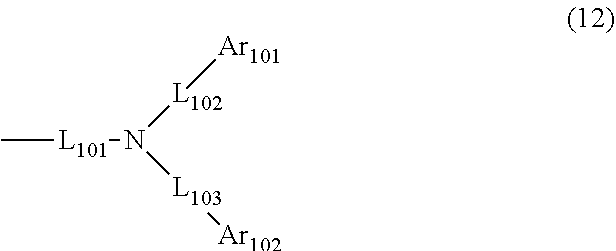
C[L101]N([L102][Ar101])[L103][Ar102]
